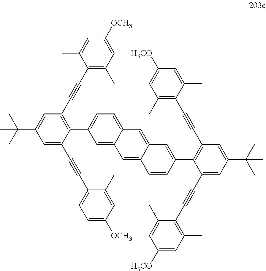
C1=C2C(=CC=C1C1=C(C#CC3=C(C)C=C([OCH3])C=C3C)C=C(C(C)(C)C)C=C1C#CC1=C(C)C=C([OCH3])C=C1C)C=C1C(=C2)C=CC(C2=C(C#CC3=C(C)C=C([H3CO])C=C3C)C=C(C(C)(C)C)C=C2C#CC2=C(C)C=C([H3CO])C=C2C)=C1
